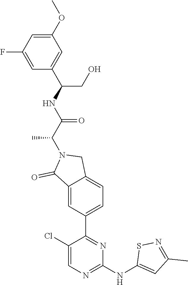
C1(OC)=CC(F)=CC(C(NC(C(N2C(=O)C3=CC(C4=NC(NC5=CC(C)=NS5)=NC=C4Cl)=CC=C3C2)C)=O)CO)=C1
